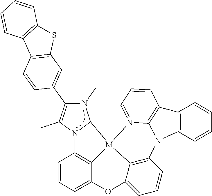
C1=CC=C2C3=C1N1C(N(C)C(C4=CC5=C(C=C4)C4=C(S5)C=CC=C4)=C1C)[M]31C3=C(C=CC=C3O2)N2C3=C(C=CC=N31)C1=C2C=CC=C1
